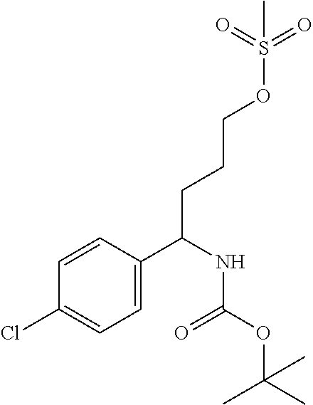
C1=CC(C(NC(OC(C)(C)C)=O)CCCOS(=O)(=O)C)=CC=C1Cl
